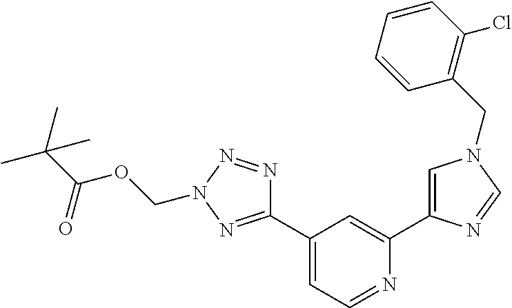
C1(C2=NN(COC(C(C)(C)C)=O)N=N2)=CC=NC(C2=CN(CC3=C(Cl)C=CC=C3)C=N2)=C1
